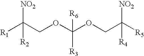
[R1]C(COC(OCC([R5])([NO2])[R4])([R6])[R3])([NO2])[R2]
